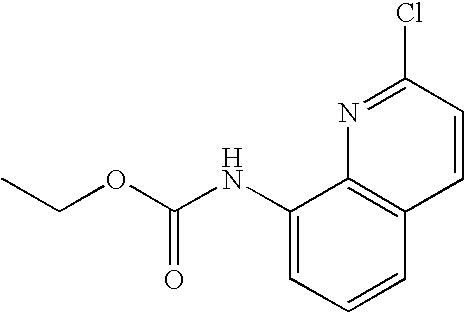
CCOC(NC1=CC=CC2=C1N=C(Cl)C=C2)=O
